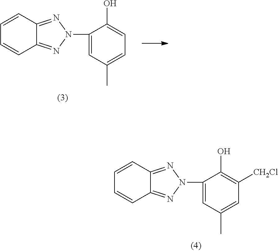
C1=C(N2N=C3C=CC=CC3=N2)C(O)=CC=C1C.C1=C(N2N=C3C=CC=CC3=N2)C(O)=C([CH2Cl])C=C1C
